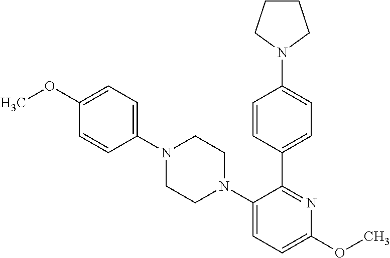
C1(N2CCN(C3=CC=C(OC)N=C3C3=CC=C(N4CCCC4)C=C3)CC2)=CC=C(OC)C=C1
